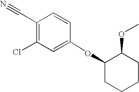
O(C1=CC(Cl)=C(C#N)C=C1)C1CCCCC1OC
